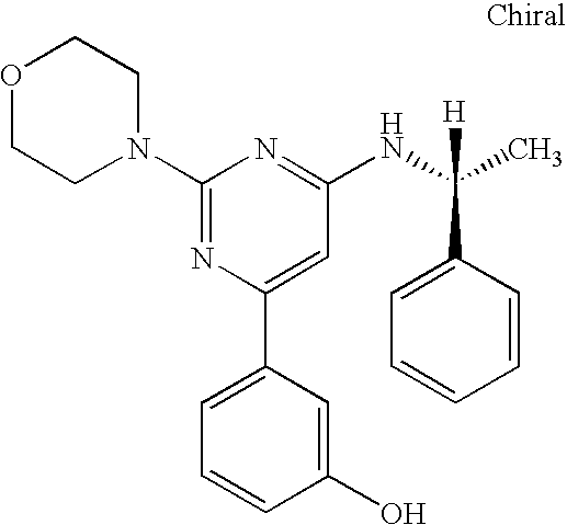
C1(N2CCOCC2)=NC(C2=CC=CC(O)=C2)=CC(NC(C)([H])C2=CC=CC=C2)=N1
